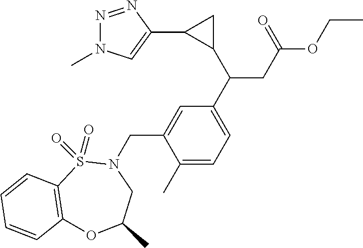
C1(C)=CC=C(C(C2CC2C2=CN(C)N=N2)CC(OCC)=O)C=C1CN1S(=O)(=O)C2=C(OC(C)C1)C=CC=C2
